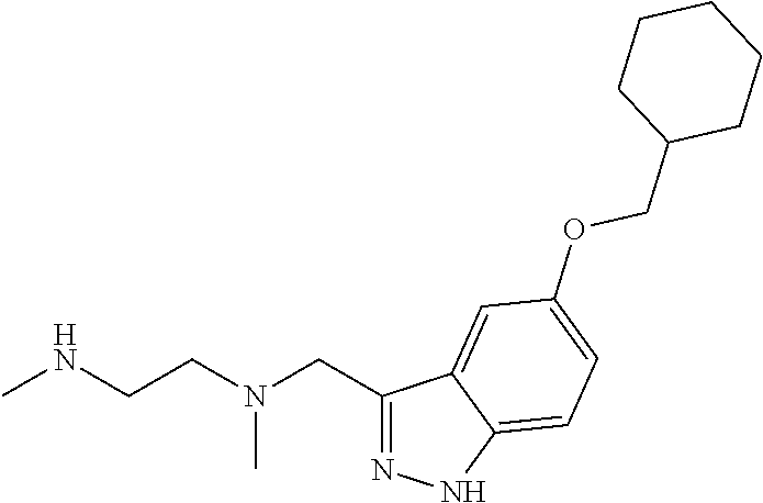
C1(CN(CCNC)C)=NNC2=CC=C(OCC3CCCCC3)C=C12
